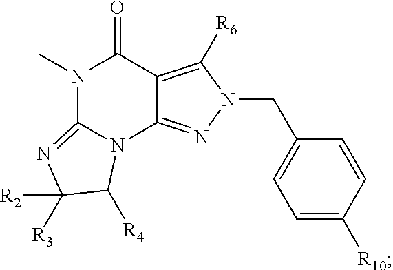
C1=C([R10])C=CC(CN2C([R6])=C3C(=N2)N2C(=NC([R2])([R3])C2[R4])N(C)C3=O)=C1
